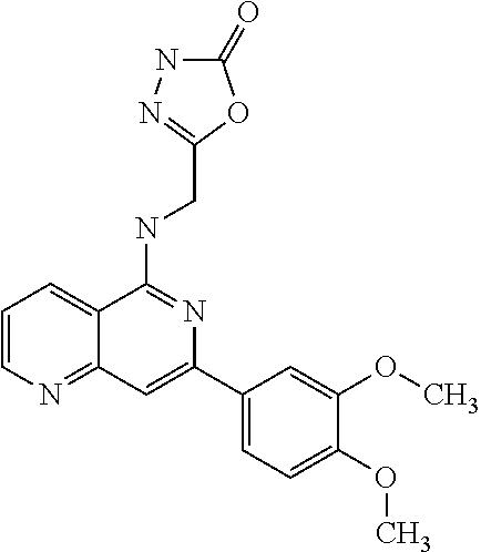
N(C1=NC(C2=CC=C(OC)C(OC)=C2)=CC2=NC=CC=C12)CC1=NNC(=O)O1
